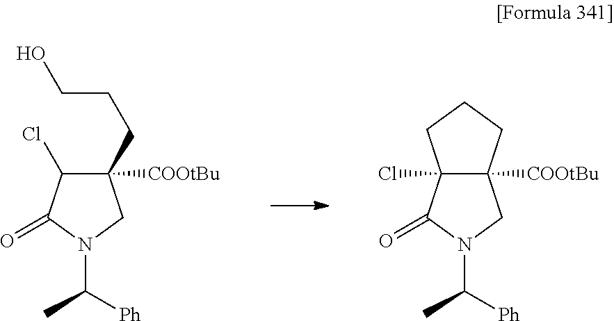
C1(CCCO)([COOtBu])C(Cl)C(=O)N(C([Ph])C)C1.C12([COOtBu])C(Cl)(C(=O)N(C([Ph])C)C1)CCC2
